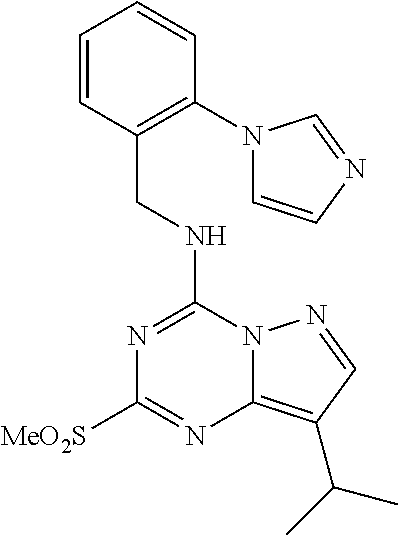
N(C1=NC([MeO2S])=NC2=C(C(C)C)C=NN12)CC1=C(N2C=CN=C2)C=CC=C1
